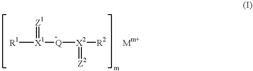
[R1][X1](=[Z1])[Q][X2]([R2])=[Z2]
